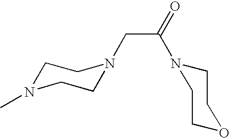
C1N(C)CCN(CC(N2CCOCC2)=O)C1
